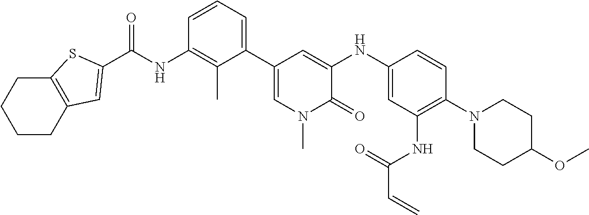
C(NC1=C(C)C(C2=CN(C)C(=O)C(NC3=CC(NC(C=C)=O)=C(N4CCC(OC)CC4)C=C3)=C2)=CC=C1)(=O)C1=CC2=C(CCCC2)S1
